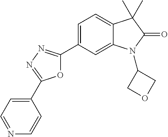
O1C(C2=CC=C3C(=C2)N(C2COC2)C(=O)C3(C)C)=NN=C1C1=CC=NC=C1
